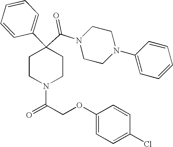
N1(C(C2(C3=CC=CC=C3)CCN(C(COC3=CC=C(Cl)C=C3)=O)CC2)=O)CCN(C2=CC=CC=C2)CC1
